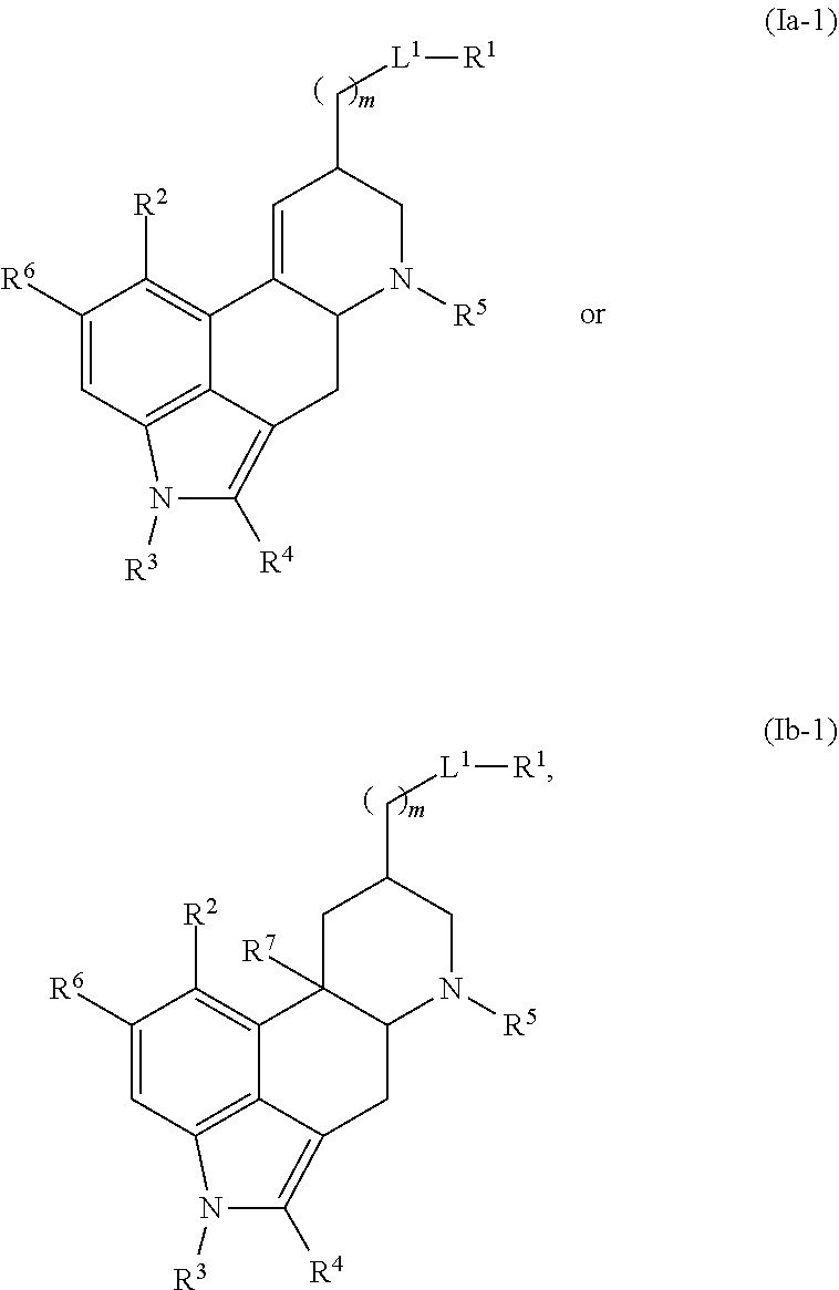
C12=C3C(=C([R2])C([R6])=C1)C1([R7])C(CC3=C([R4])N2[R3])N([R5])CC(C[L1][R1])C1.C12=C3C(=C([R2])C([R6])=C1)C1=CC(C[L1][R1])CN([R5])C1CC3=C([R4])N2[R3]
